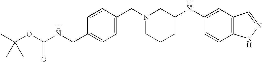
C1=CC(CN2CCCC(NC3=CC4=C(C=C3)NN=C4)C2)=CC=C1CNC(OC(C)(C)C)=O
